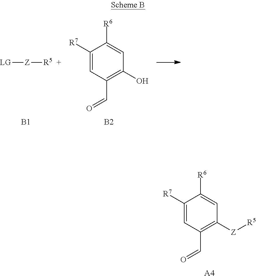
C1([R7])=CC(C=O)=C([Z][R5])C=C1[R6].[A4].[LG][Z][R5].[B1].C1([R7])=CC(C=O)=C(O)C=C1[R6].[B2]
